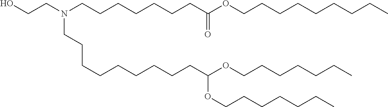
C(CCC)CCCOC(CCCCCCCCCN(CCCCCCCC(OCCCCCCCCC)=O)CCO)OCCCCCCC
